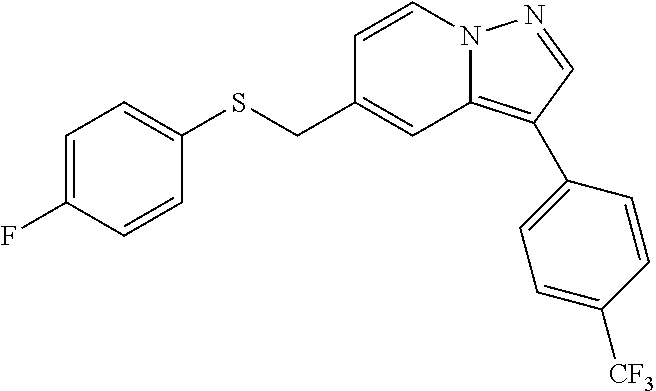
C1=CN2C(=C(C3=CC=C([CF3])C=C3)C=N2)C=C1CSC1=CC=C(F)C=C1
